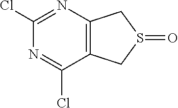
C1(Cl)=NC2=C(C(Cl)=N1)CS(=O)C2
